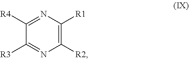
C1([R3])=NC([R2])=C([R1])N=C1[R4]
